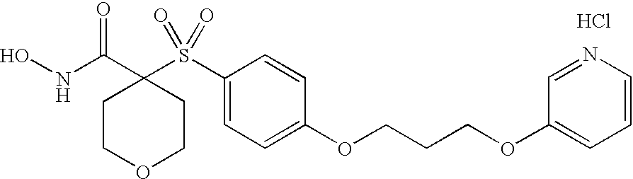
N(C(C1(S(C2=CC=C(OCCCOC3=CC=CN=C3)C=C2)(=O)=O)CCOCC1)=O)O.Cl
